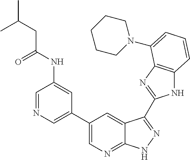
C1(C2=CN=C3C(=C2)C(C2=NC4=C(N2)C=CC=C4N2CCCCC2)=NN3)=CN=CC(NC(CC(C)C)=O)=C1
